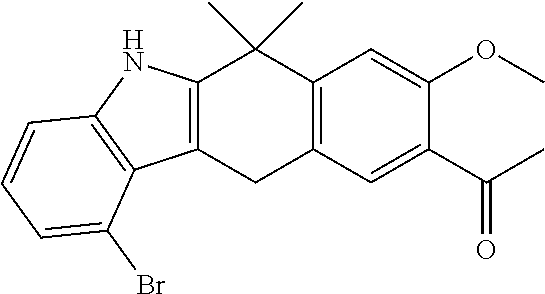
C12=C(CC3=C(C1(C)C)C=C(OC)C(C(C)=O)=C3)C1=C(N2)C=CC=C1Br
